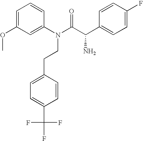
C1=C(OC)C=C(N(C(=O)C(N)C2=CC=C(F)C=C2)CCC2=CC=C(C(F)(F)F)C=C2)C=C1
